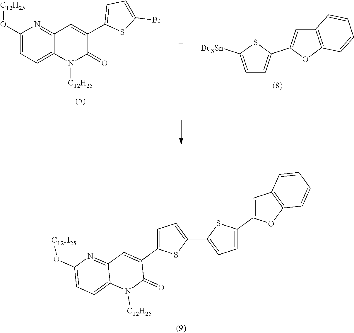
C1(C2=CC=C(C3=CC4=C(O3)C=CC=C4)S2)=CC=C(C2=CC3=NC(O[C12H25])=CC=C3N([C12H25])C2=O)S1.C1(O[C12H25])=CC=C2C(=N1)C=C(C1=CC=C(Br)S1)C(=O)N2[C12H25].C1=C([Bu3Sn])SC(C2=CC3=C(O2)C=CC=C3)=C1
